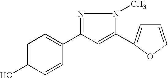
N1=C(C2=CC=C(O)C=C2)C=C(C2=CC=CO2)N1C
